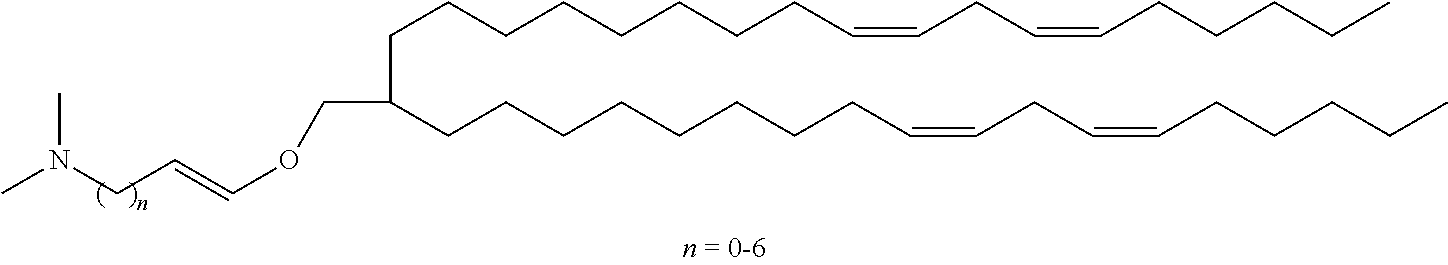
CN(CC=COCC(CCCCCCCCC=CCC=CCCCCC)CCCCCCCCC=CCC=CCCCCC)C
